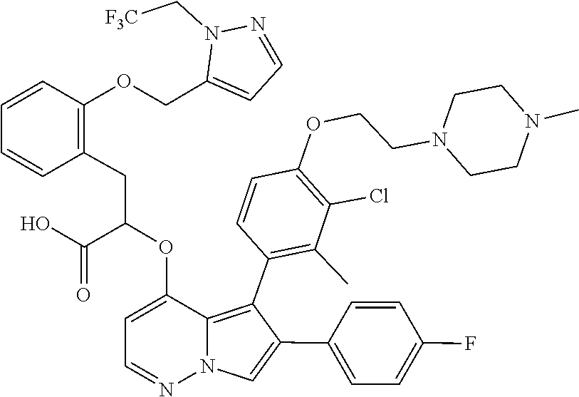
C1CN(CCOC2=C(Cl)C(C)=C(C3=C4C(OC(CC5=C(OCC6=CC=NN6C[F3C])C=CC=C5)C(O)=O)=CC=NN4C=C3C3=CC=C(F)C=C3)C=C2)CCN1C
